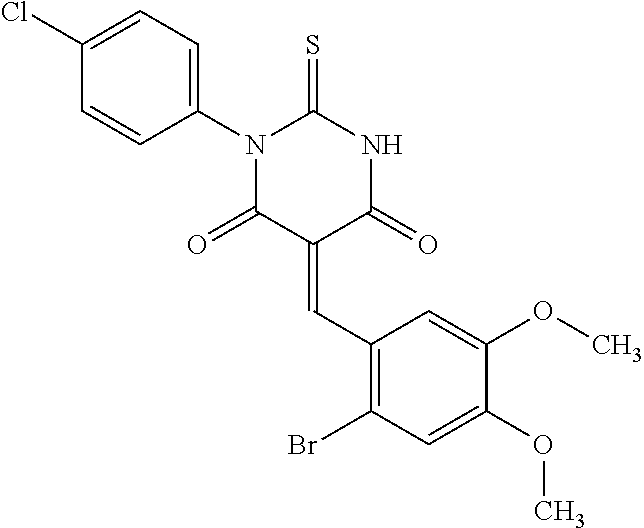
C1=C(Cl)C=CC(N2C(=O)C(=CC3=C(Br)C=C(OC)C(OC)=C3)C(=O)NC2=S)=C1
